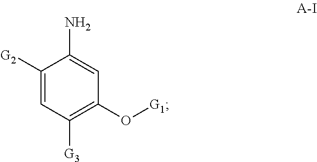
C1([G2])=CC([G3])=C(O[G1])C=C1N
